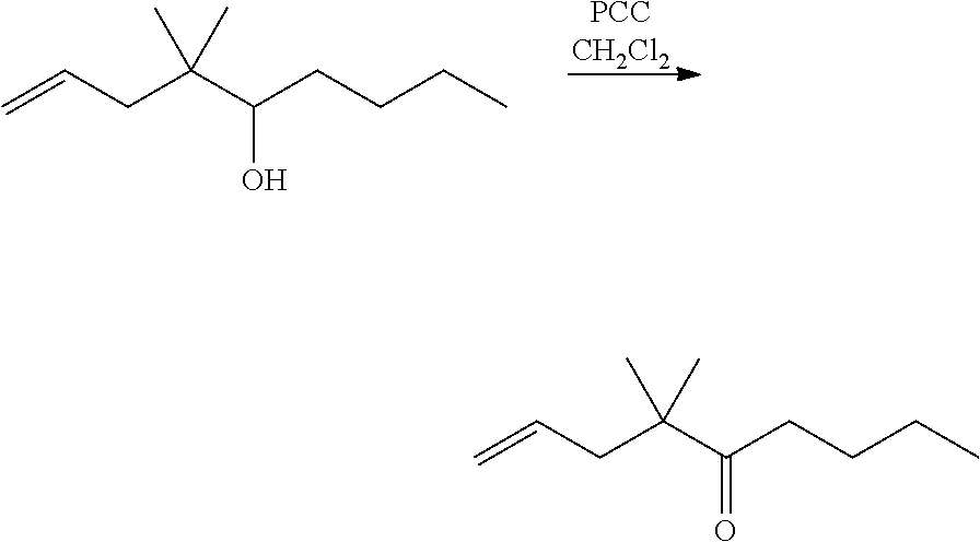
C(CC(C(CCCC)O)(C)C)=C.[PCCCH2Cl2].C(CC(C(CCCC)=O)(C)C)=C
